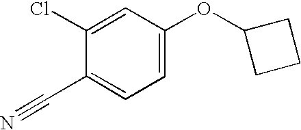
C1(Cl)=CC(OC2CCC2)=CC=C1C#N
